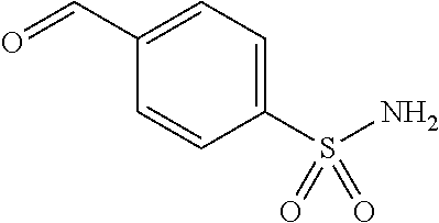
O=CC1=CC=C(S(N)(=O)=O)C=C1
